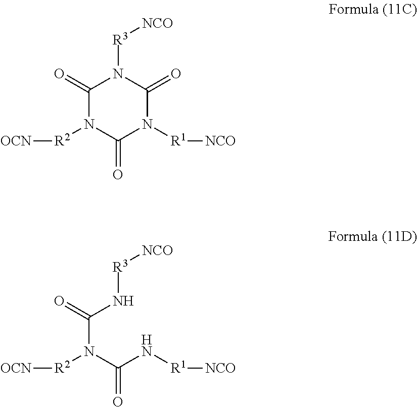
[OCN][R2]N1C(=O)N([R1][NCO])C(=O)N([R3][NCO])C1=O.[OCN][R2]N(C(N[R1][NCO])=O)C(N[R3][NCO])=O
